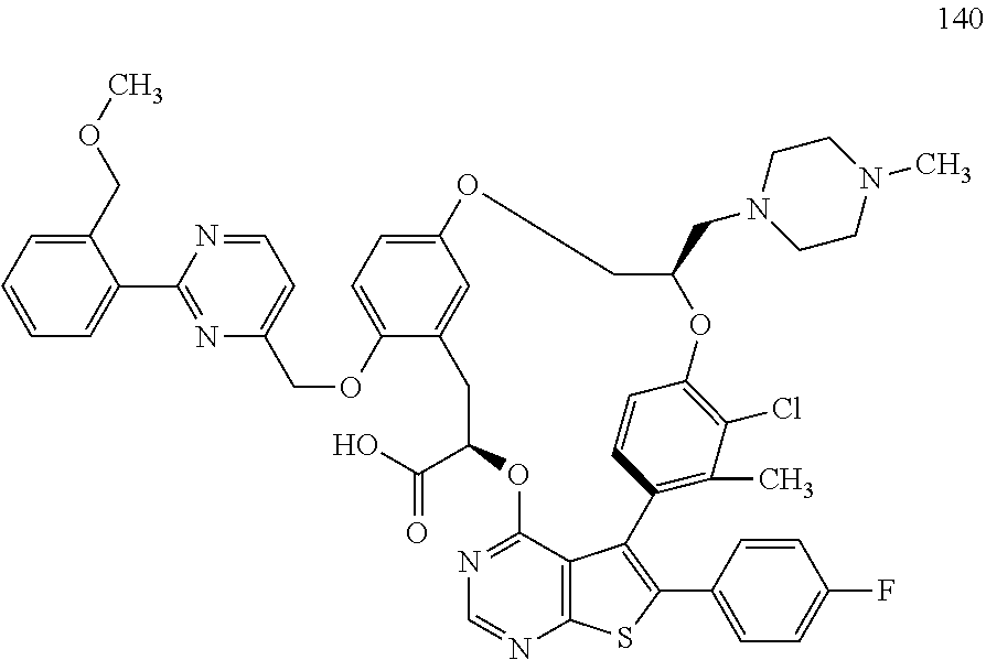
N1=C2C3=C(N=C1)SC(C1=CC=C(F)C=C1)=C3C1=C(C)C(Cl)=C(C=C1)OC(CN1CCN(C)CC1)COC1=CC=C(OCC3=CC=NC(C4=CC=CC=C4COC)=N3)C(=C1)CC(C(=O)O)O2
